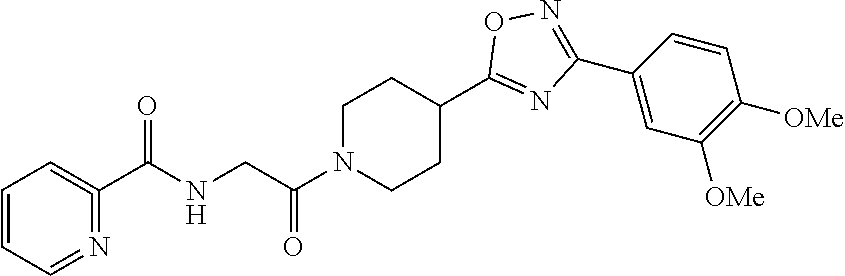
C1N(C(CNC(C2=CC=CC=N=2)=O)=O)CCC(C2=NC(C3=CC([OMe])=C([OMe])C=C3)=NO2)C1
